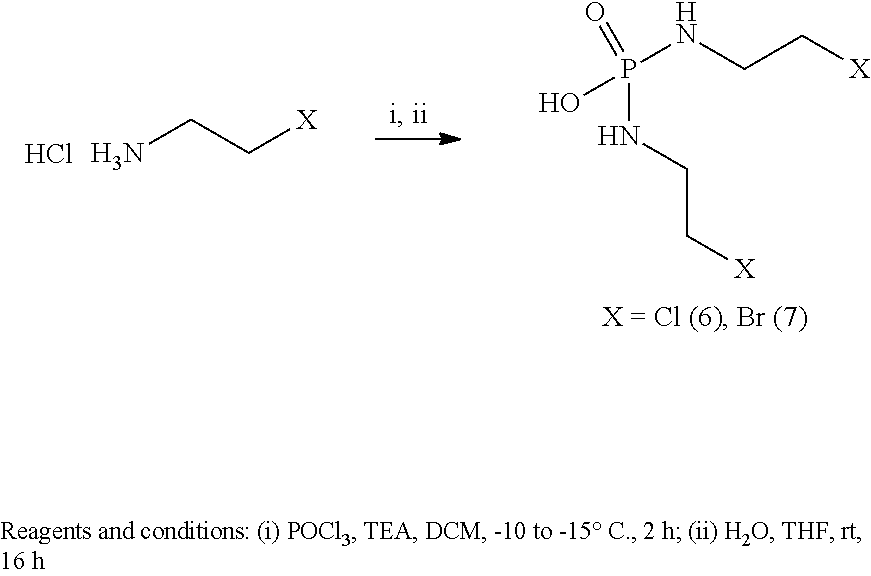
NCC[X].Cl.[X]CCNP(O)(=O)NCC[X]
